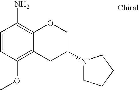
NC1=C2C(=C(OC)C=C1)CC(N1CCCC1)CO2
